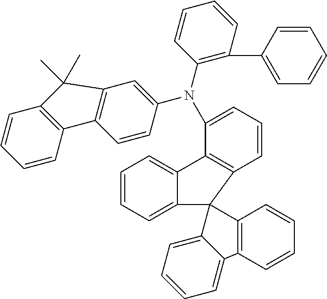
C1=CC(C2=C(N(C3=CC=CC4=C3C3=CC=CC=C3C43C4=CC=CC=C4C4=C3C=CC=C4)C3=CC4=C(C=C3)C3=C(C=CC=C3)C4(C)C)C=CC=C2)=CC=C1
